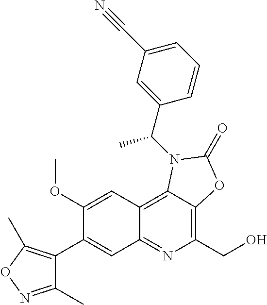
C1(OC)=CC2=C3C(=C(CO)N=C2C=C1C1=C(C)ON=C1C)OC(=O)N3C(C1=CC(C#N)=CC=C1)C
